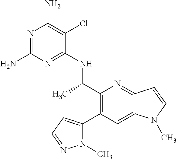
N1=C(N)N=C(NC(C2=C(C3=CC=NN3C)C=C3C(=N2)C=CN3C)C)C(Cl)=C1N
